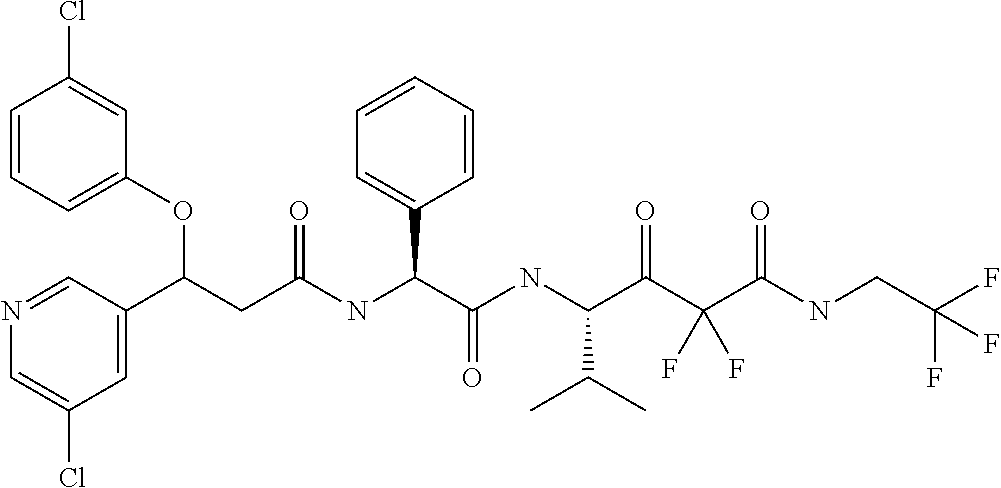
C1=CC=C(OC(C2=CC(Cl)=CN=C2)CC(=O)NC(C2=CC=CC=C2)C(=O)NC(C(C)C)C(=O)C(C(=O)NCC(F)(F)F)(F)F)C=C1Cl
